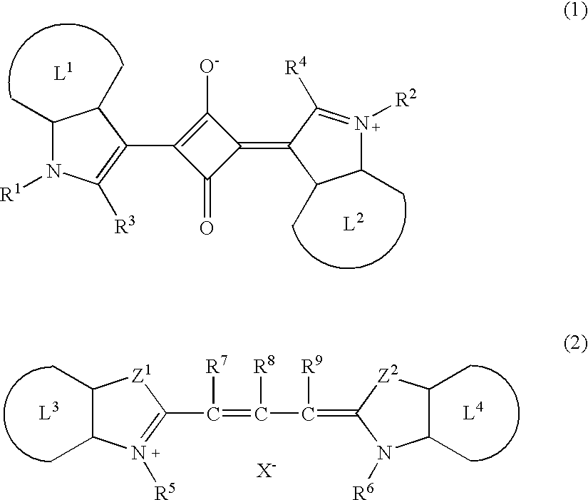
C1(C)N([R1])C([R3])=C(C2=C([O-])C(=C3C(C)C(C)[N+]([R2])=C3[R4])C2=O)C1C.[X-].C1(C)C(C)[N+]([R5])=C(C(=C(C(=C2N([R6])C(C)C(C)[Z2]2)[R9])[R8])[R7])[Z1]1
